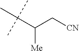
C(C(C[CN])[Me])(C)(C)C
